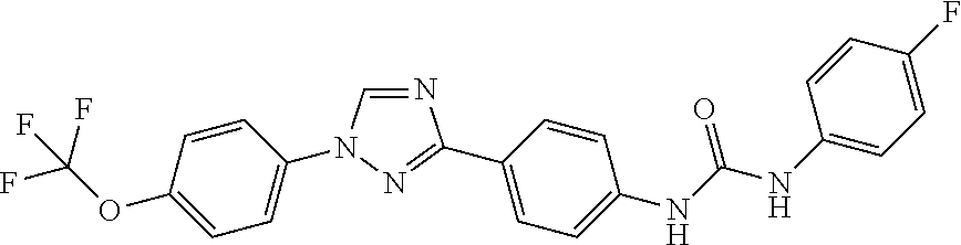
C1=C(OC(F)(F)F)C=CC(N2C=NC(C3=CC=C(NC(NC4=CC=C(F)C=C4)=O)C=C3)=N2)=C1
